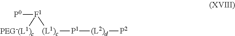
[P0][F1]([PEG-(L1)c])[(L1)c][P1][(L2)d][P2]
